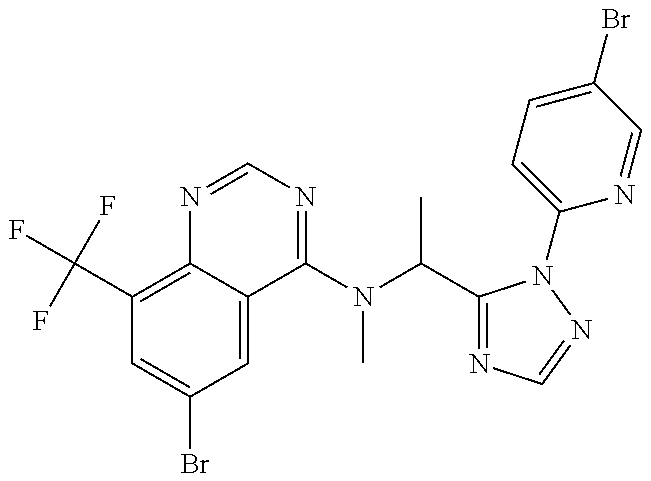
C1(C(F)(F)F)=C2C(=CC(Br)=C1)C(N(C(C)C1=NC=NN1C1=CC=C(Br)C=N1)C)=NC=N2
